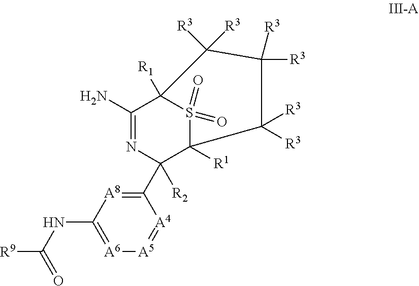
C1(N)=NC(C2=[A8]C(NC([R9])=O)=[A6][A5]=[A4]2)([R2])C2([R1])S(=O)(=O)C1([R1])C([R3])([R3])C([R3])([R3])C2([R3])[R3]
